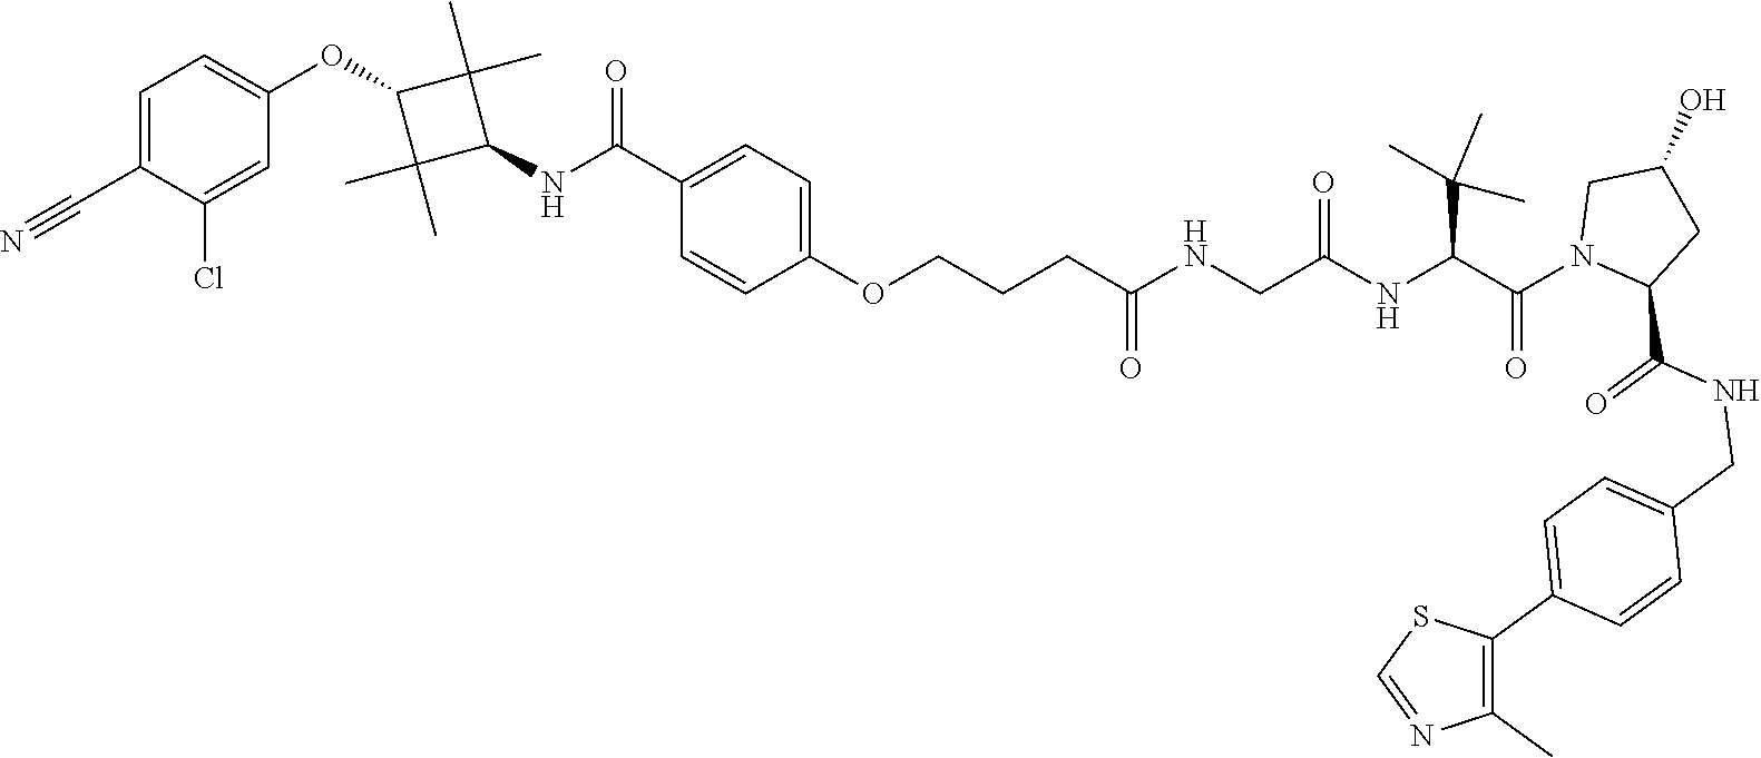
C(C(N1CC(O)CC1C(NCC1=CC=C(C2=C(C)N=CS2)C=C1)=O)=O)(C(C)(C)C)NC(CNC(CCCOC1=CC=C(C(NC2C(C)(C)C(OC3=CC=C(C#N)C(Cl)=C3)C2(C)C)=O)C=C1)=O)=O
